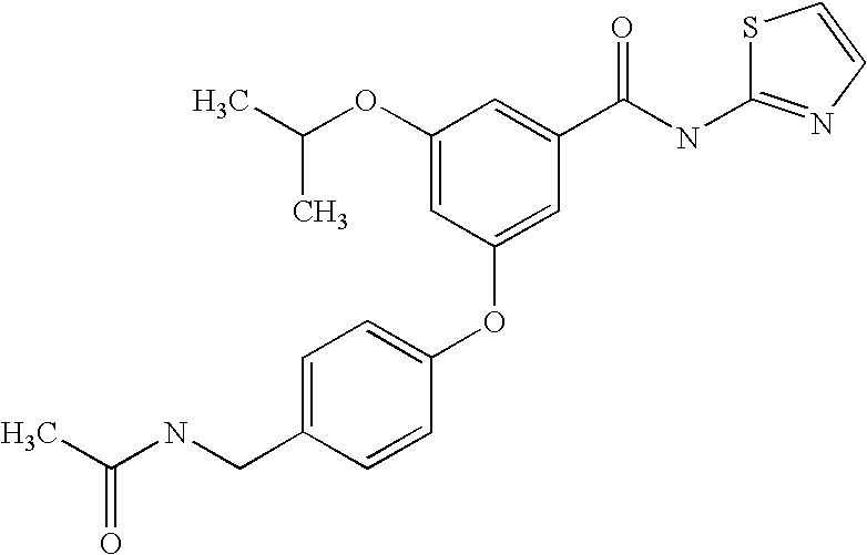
S1C(NC(C2=CC(OC(C)C)=CC(OC3=CC=C(CNC(C)=O)C=C3)=C2)=O)=NC=C1
